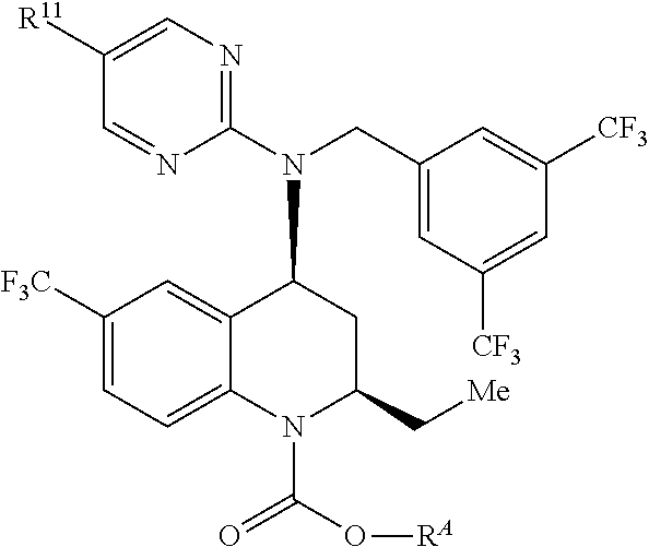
C1(N(CC2=CC([CF3])=CC([CF3])=C2)C2C3=CC([F3C])=CC=C3N(C(O[RA])=O)C(C[Me])C2)=NC=C([R11])C=N1
